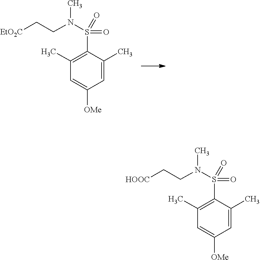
N(S(=O)(=O)C1=C(C)C=C([OMe])C=C1C)(CC[EtO2C])C.N(S(=O)(=O)C1=C(C)C=C([OMe])C=C1C)(CC[HOOC])C
